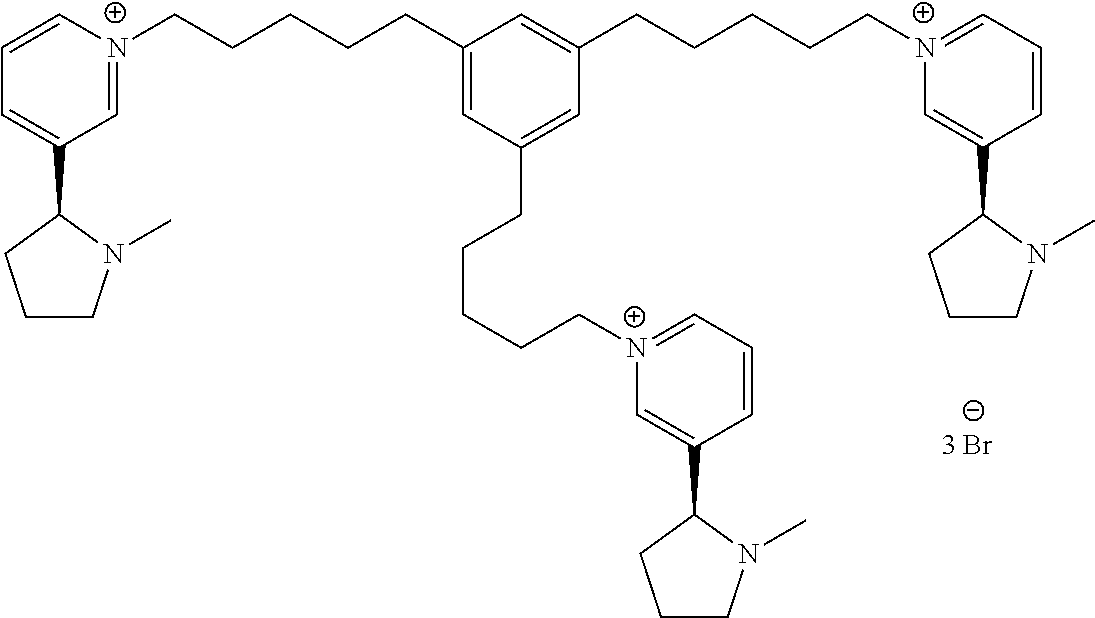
C1(CCCCC[N+]2=CC(C3CCCN3C)=CC=C2)=CC(CCCCC[N+]2=CC=CC(C3CCCN3C)=C2)=CC(CCCCC[N+]2=CC=CC(C3CCCN3C)=C2)=C1
